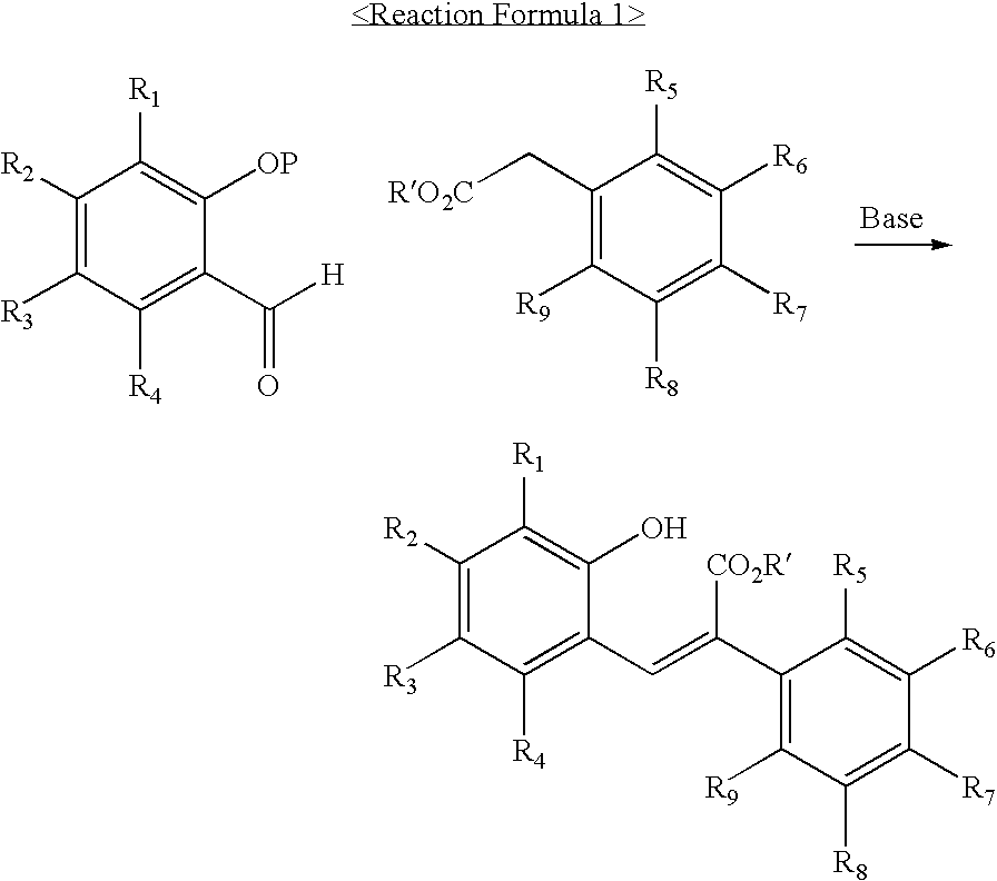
C1([R2])=C([R3])C([R4])=C(C([H])=O)C([OP])=C1[R1].[RO2C]CC1=C([R9])C([R8])=C([R7])C([R6])=C1[R5].C1([R2])=C([R3])C([R4])=C(C=C(C2=C([R9])C([R8])=C([R7])C([R6])=C2[R5])[CO2R])C(O)=C1[R1]
